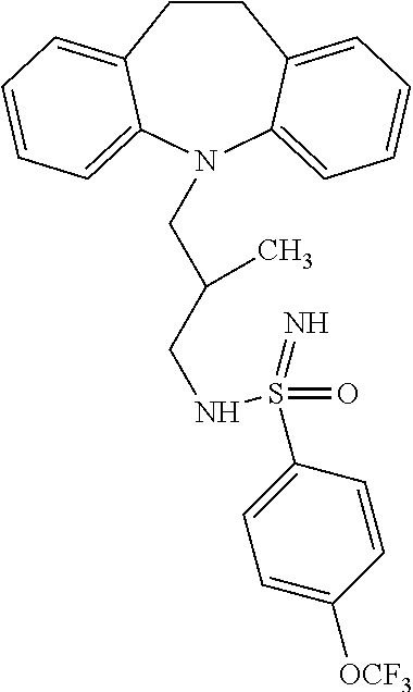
C1CC2=CC=CC=C2N(CC(CNS(C2=CC=C([OCF3])C=C2)(=O)=N)C)C2=CC=CC=C12
